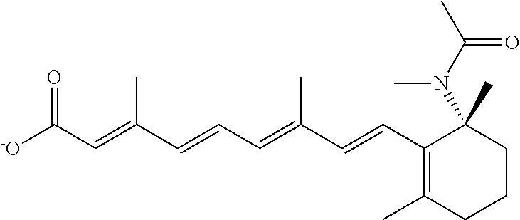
[-O]C(C=C(C=CC=C(C=CC1=C(C)CCCC1(N(C(C)=O)C)C)C)C)=O
